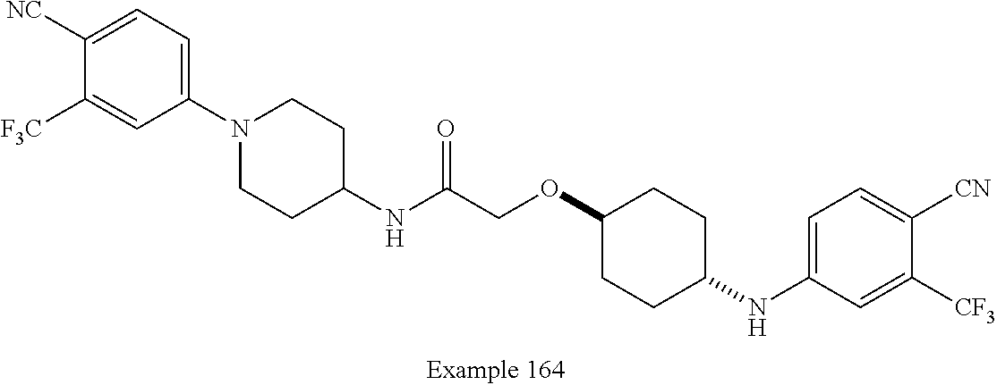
N(C(COC1CCC(NC2=CC=C([CN])C([CF3])=C2)CC1)=O)C1CCN(C2=CC=C([NC])C([F3C])=C2)CC1
